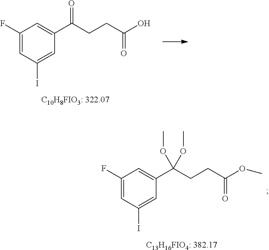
C1(F)=CC(I)=CC(C(CCC(O)=O)=O)=C1.C1(F)=CC(I)=CC(C(CCC(OC)=O)(OC)OC)=C1.[C13H16FIO4: 382.17]
